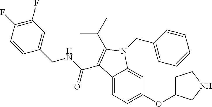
C12=CC=C(OC3CCNC3)C=C1N(CC1=CC=CC=C1)C(C(C)C)=C2C(NCC1=CC(F)=C(F)C=C1)=O
